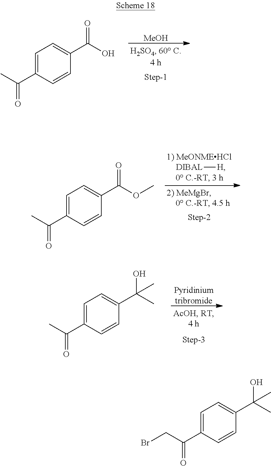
C1=C(C(C)=O)C=CC(C(O)=O)=C1.[MeOH].C1=C(C(C)=O)C=CC(C(OC)=O)=C1.[DIBAL][H].C1=C(C(C)=O)C=CC(C(C)(O)C)=C1.[Pyridiniumtribromide].C1=C(C(CBr)=O)C=CC(C(C)(O)C)=C1
